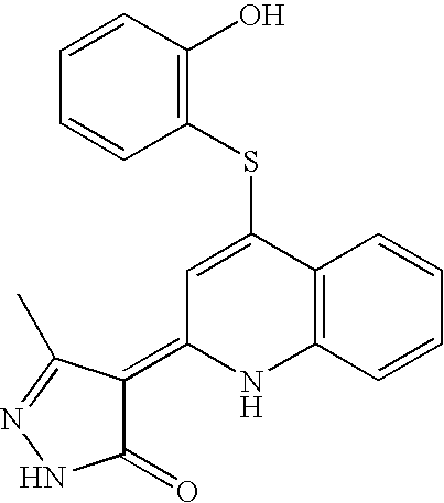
C12=C(C=CC=C1)NC(=C1C(=O)NN=C1C)C=C2SC1=C(O)C=CC=C1
